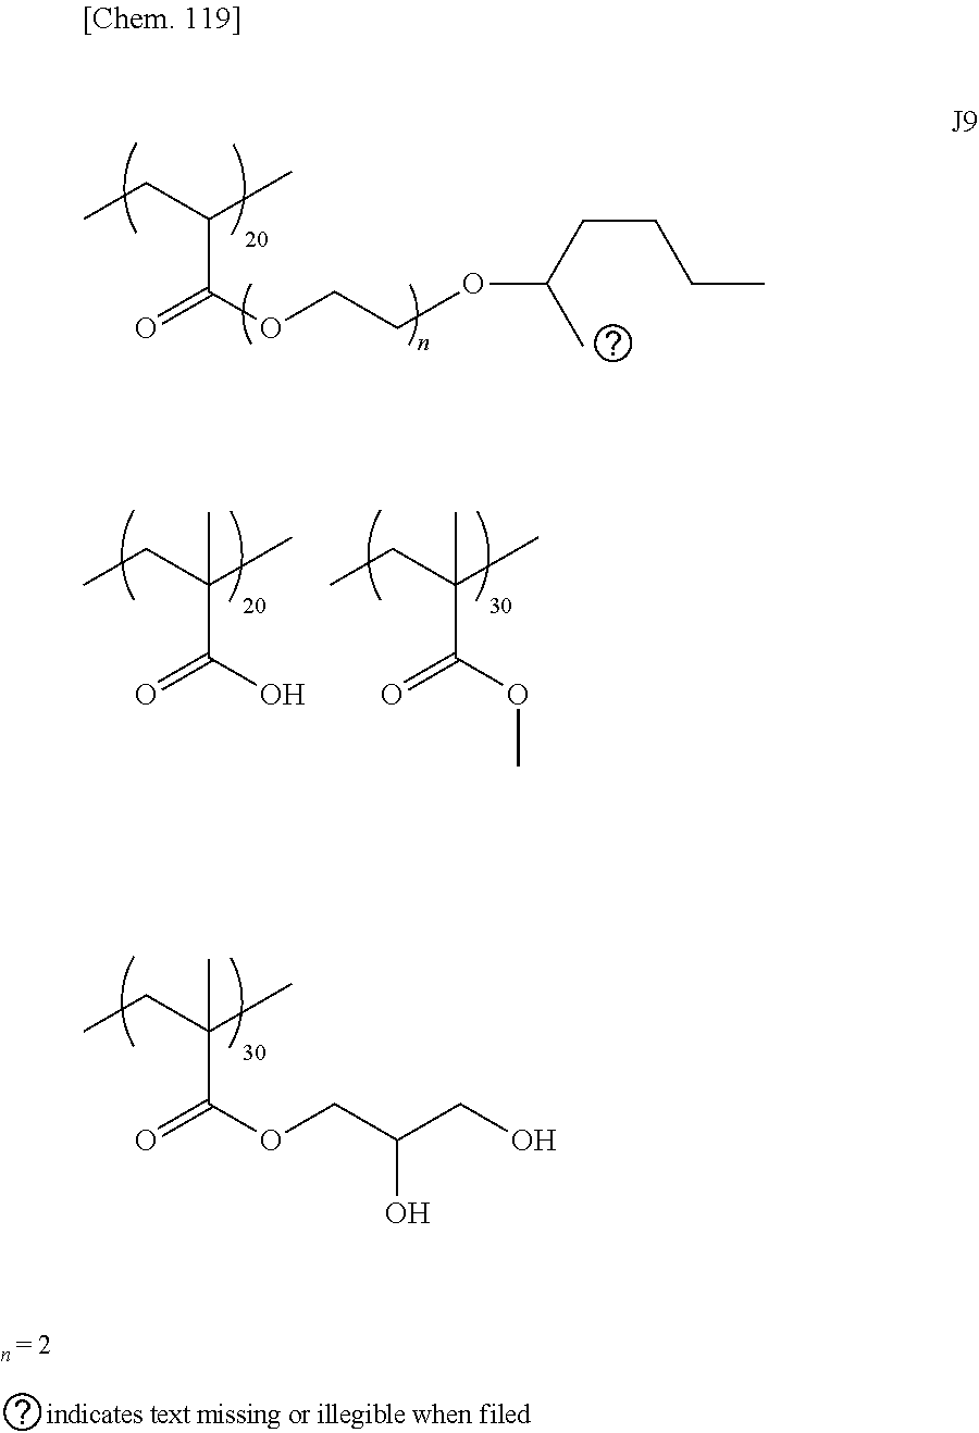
C(C(=O)OCC(CO)O)(C)(CC)C.C(C(=O)O)(C)(CC)C.C(C(=O)OC)(C)(CC)C.C(C(=O)OCCOC(C)CCCC)(C)CC
